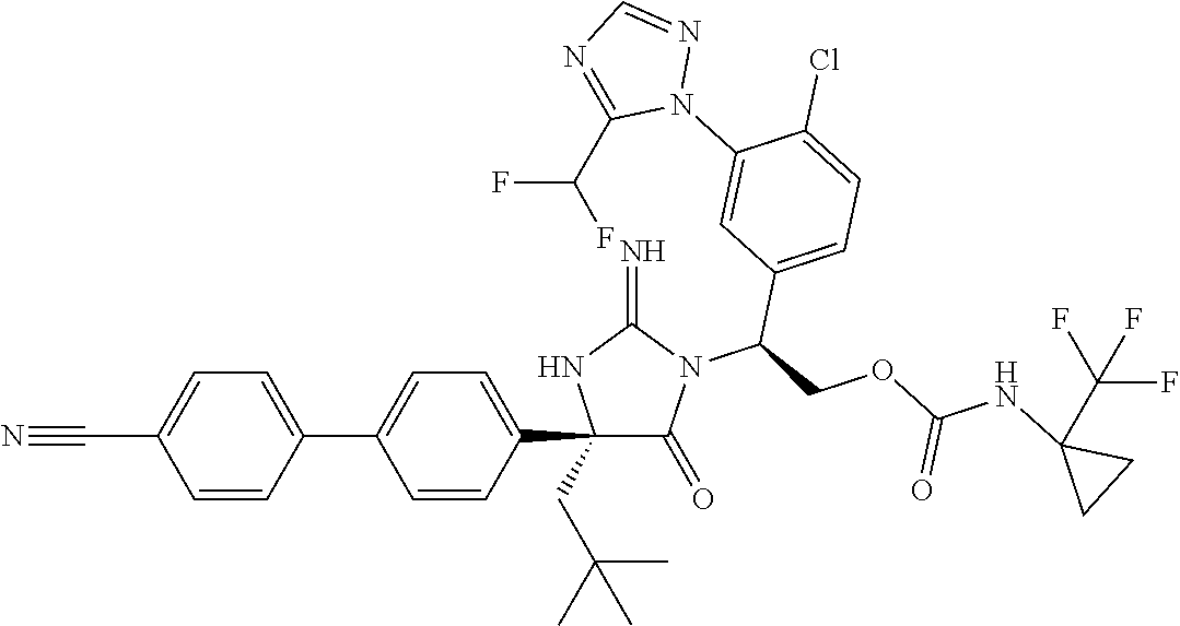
C1(C2=CC=C(C3=CC=C(C#N)C=C3)C=C2)(CC(C)(C)C)C(=O)N(C(COC(NC2(C(F)(F)F)CC2)=O)C2=CC=C(Cl)C(N3N=CN=C3C(F)F)=C2)C(=N)N1
